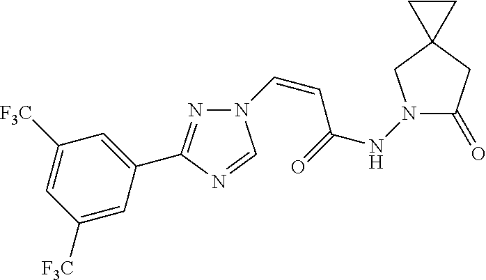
N1=C(C2=CC([F3C])=CC([F3C])=C2)N=CN1C=CC(NN1C(=O)CC2(C1)CC2)=O
